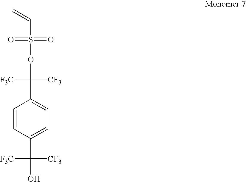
C1=CC(C(O)([CF3])[F3C])=CC=C1C(OS(C=C)(=O)=O)([CF3])[F3C]
